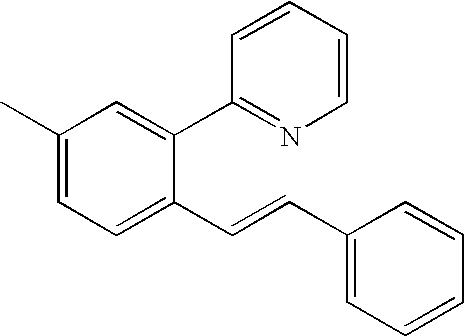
C1(C)=CC=C(C=CC2=CC=CC=C2)C(C2=NC=CC=C2)=C1
